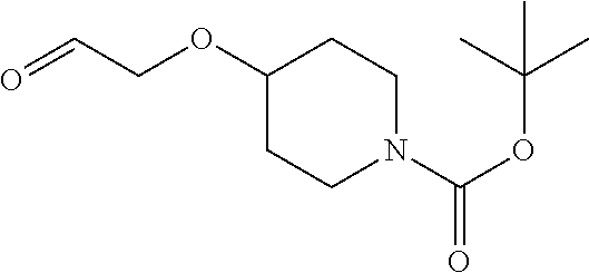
C1(OCC=O)CCN(C(OC(C)(C)C)=O)CC1
